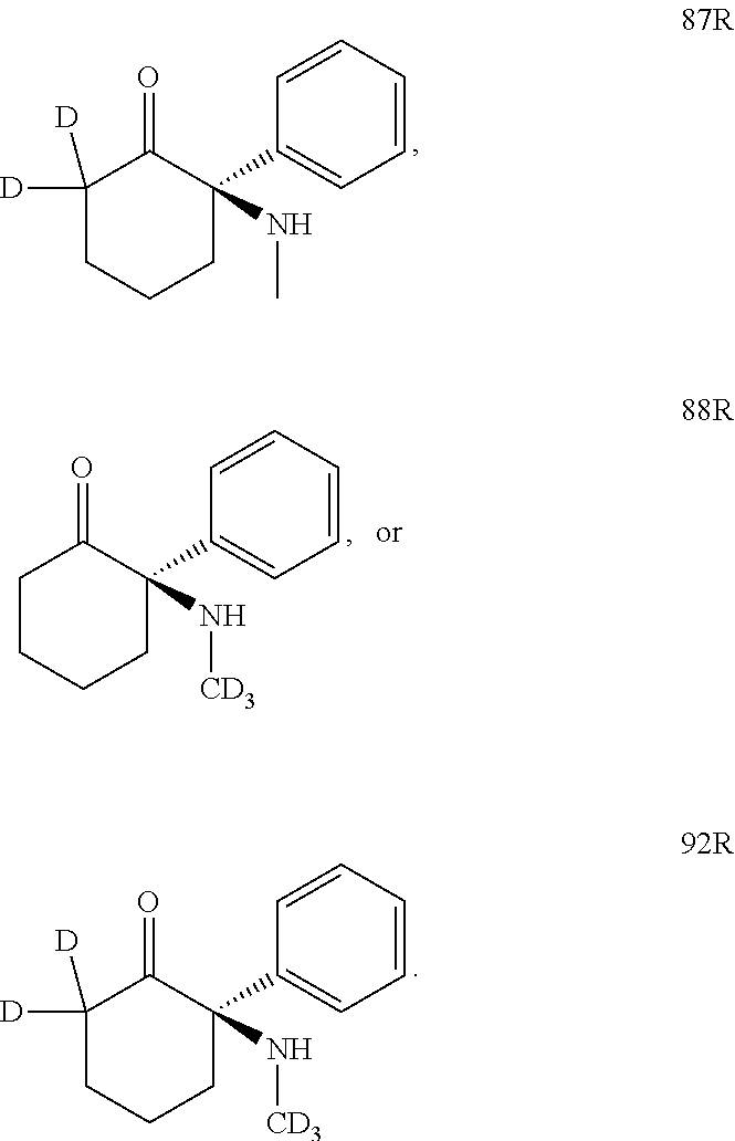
N(C)C1(C2=CC=CC=C2)C(=O)C([D])([D])CCC1.N([CD3])C1(C2=CC=CC=C2)C(=O)C([D])([D])CCC1.N([CD3])C1(C2=CC=CC=C2)C(=O)CCCC1
